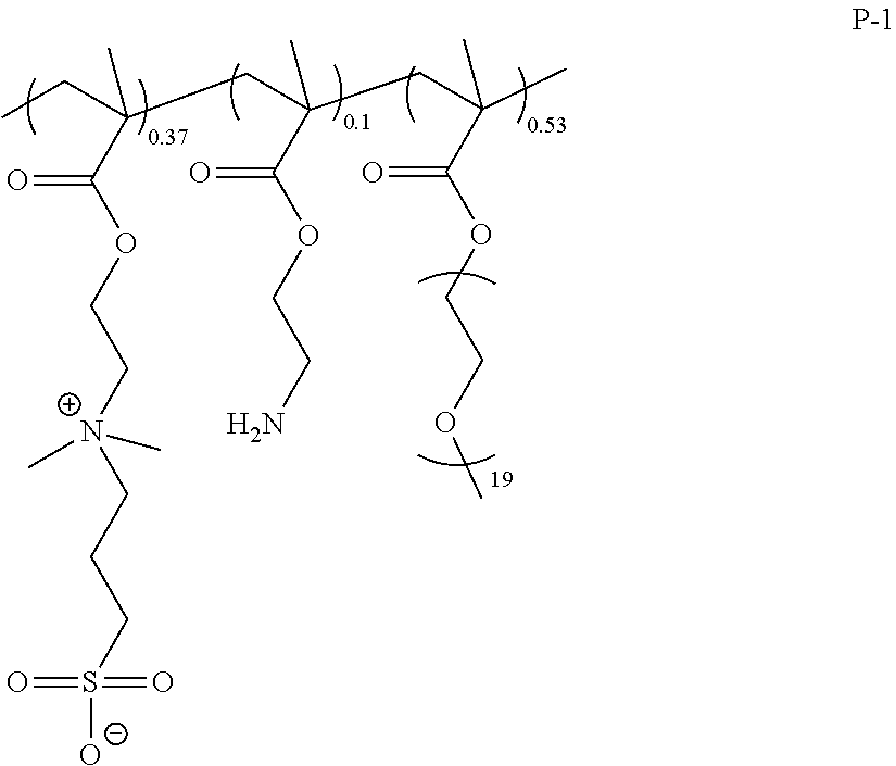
C(C(OCC[N+](CCCS(=O)(=O)[O-])(C)C)=O)(CC)(CC(CC(C)(C(OCCOC)=O)C)(C(OCCN)=O)C)C
